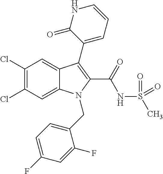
C1(Cl)=C(Cl)C=C2C(=C1)C(C1=CC=CNC1=O)=C(C(NS(C)(=O)=O)=O)N2CC1=CC=C(F)C=C1F
